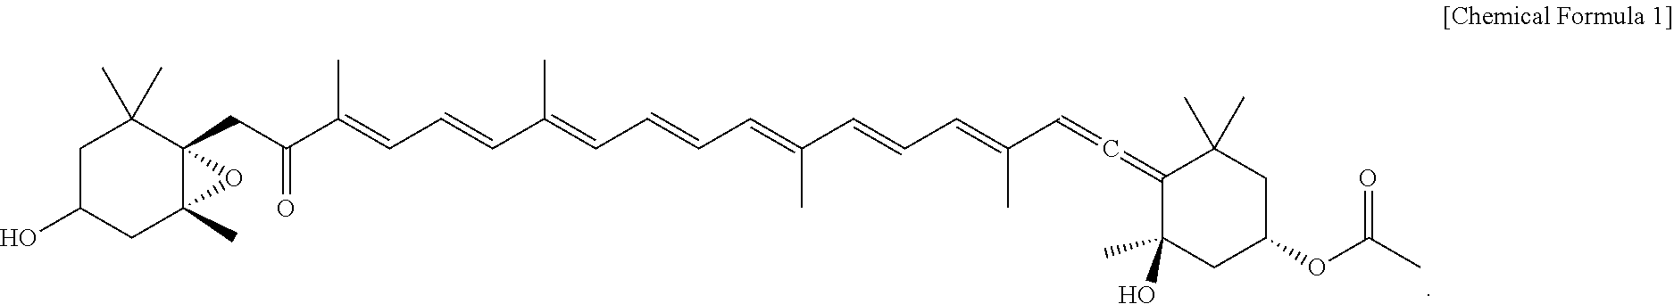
C1C(O)CC2(C)C(CC(C(=CC=CC(=CC=CC=C(C=CC=C(C=C=C3C(O)(C)CC(OC(C)=O)CC3(C)C)C)C)C)C)=O)(C1(C)C)O2
